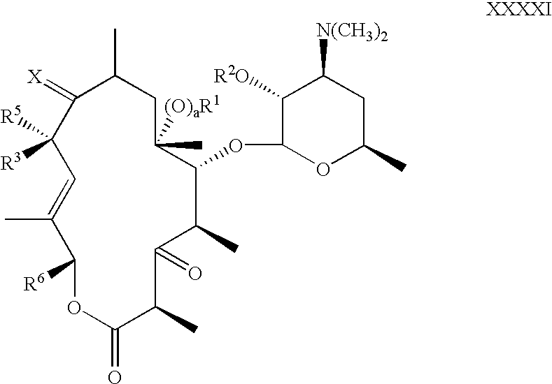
C1(C)([(O)aR1])CC(C)C(=[X])C([R3])([R5])C=C(C)C([R6])OC(=O)C(C)C(=O)C(C)C1OC1OC(C)CC([N(CH3)2])C1[R2O]
